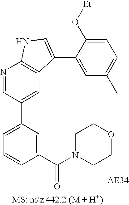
C1=C(C2=CC3=C(N=C2)NC=C3C2=CC(C)=CC=C2O[Et])C=C(C(=O)N2CCOCC2)C=C1
